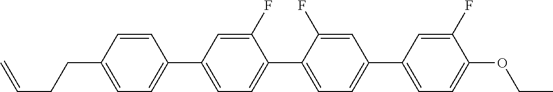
C1=CC(CCC=C)=CC=C1C1=CC=C(C2=CC=C(C3=CC=C(OCC)C(F)=C3)C=C2F)C(F)=C1
